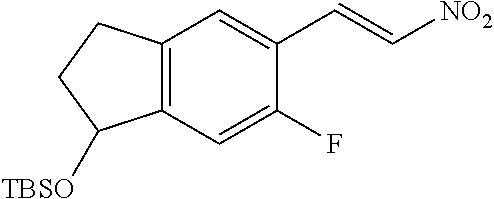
C12=C(C=C(F)C(C=C[NO2])=C1)C([TBSO])CC2
